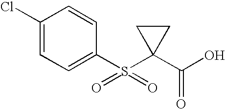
C1(Cl)=CC=C(S(=O)(=O)C2(C(O)=O)CC2)C=C1
